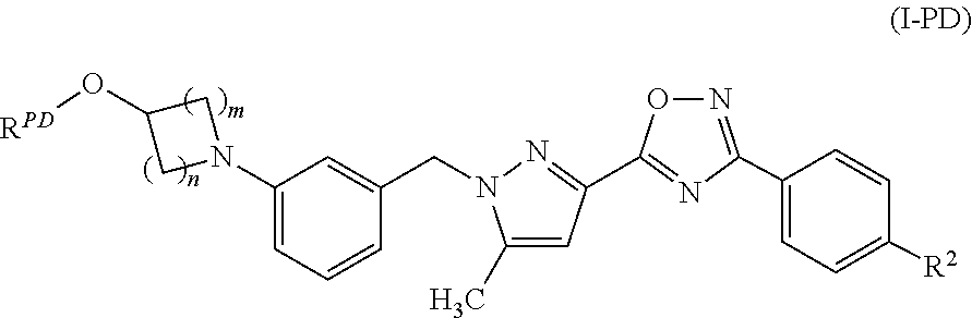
C1(N2CC(O[RPD])C2)=CC=CC(CN2C(C)=CC(C3=NC(C4=CC=C([R2])C=C4)=NO3)=N2)=C1
